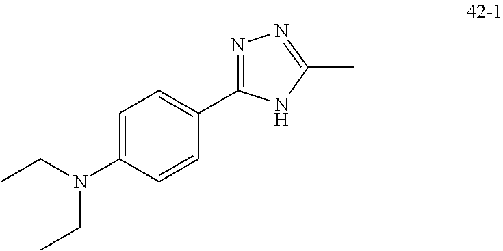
C1=C(N(CC)CC)C=CC(C2=NN=C(C)N2)=C1
